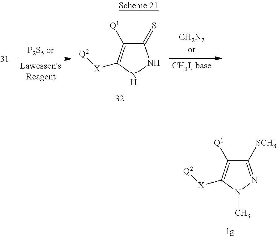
C1([SCH3])=NN(C)C([X][Q2])=C1[Q1].C1(=S)C([Q1])=C([X][Q2])NN1
